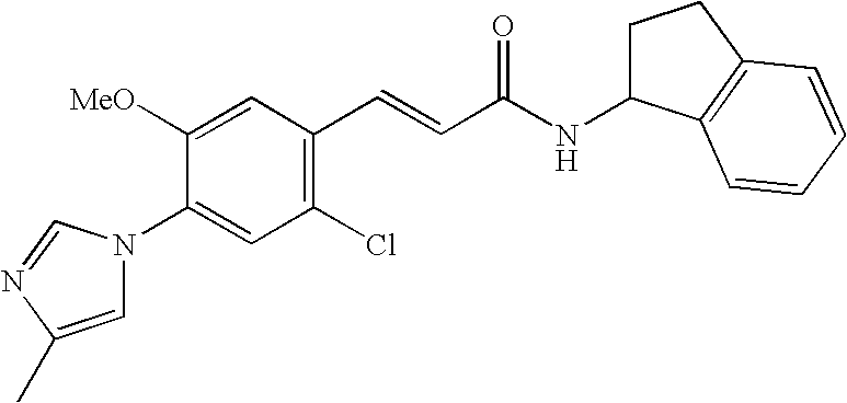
C1(Cl)=C(C=CC(NC2CCC3=C2C=CC=C3)=O)C=C([OMe])C(N2C=C(C)N=C2)=C1
